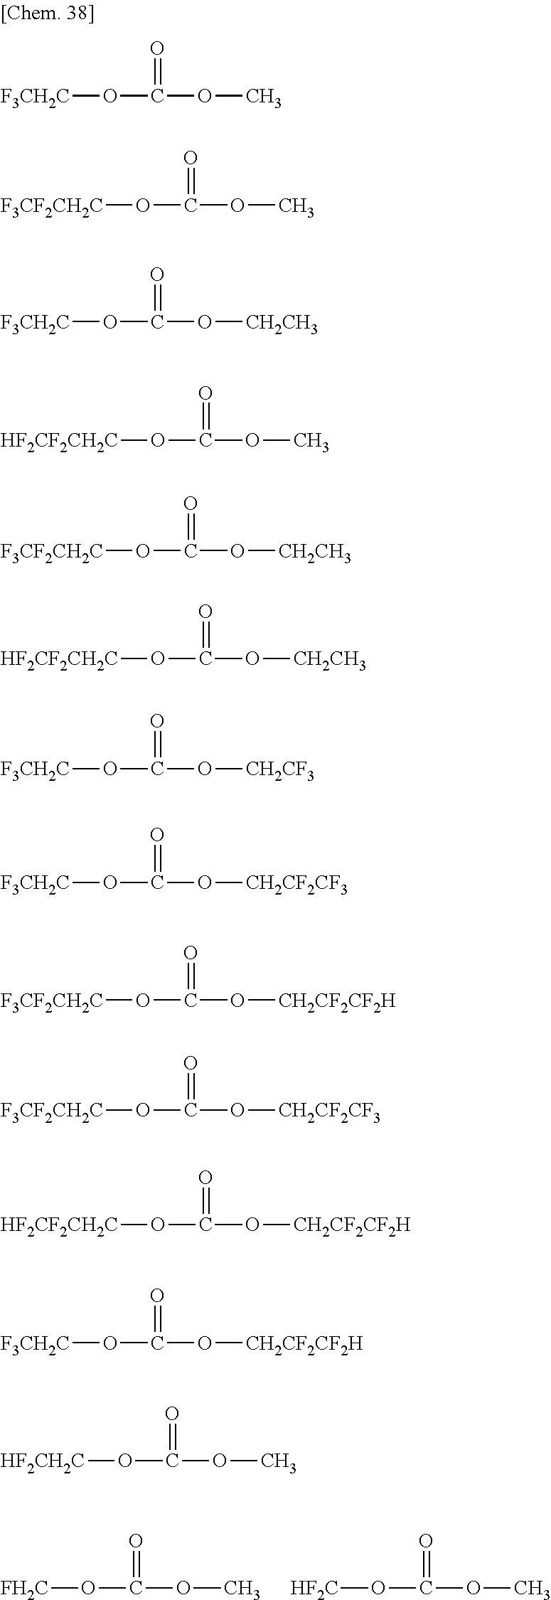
[FH2C]OC(=O)OC.[HF2C]OC(=O)OC.[F3CH2C]OC(=O)OC.[F3CF2CH2C]OC(=O)OC.[F3CH2C]OC(=O)O[CH2CH3].[HF2CF2CH2C]OC(=O)OC.[F3CF2CH2C]OC(=O)O[CH2CH3].[HF2CF2CH2C]OC(=O)O[CH2CH3].[F3CH2C]OC(=O)O[CH2CF3].[F3CH2C]OC(=O)O[CH2CF2CF3].[F3CF2CH2C]OC(=O)O[CH2CF2CF2H].[F3CF2CH2C]OC(=O)O[CH2CF2CF3].[HF2CF2CH2C]OC(=O)O[CH2CF2CF2H].[F3CH2C]OC(=O)O[CH2CF2CF2H].[HF2CH2C]OC(=O)OC
